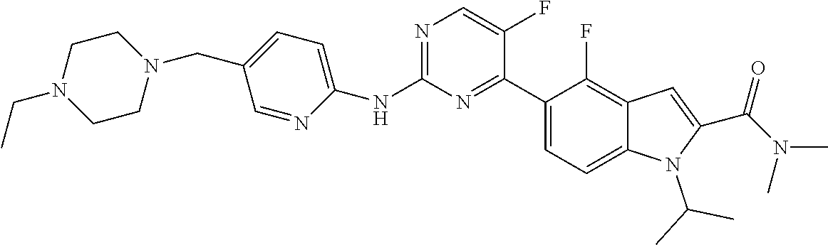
C1(NC2=CC=C(CN3CCN(CC)CC3)C=N2)=NC=C(F)C(C2=CC=C3C(=C2F)C=C(C(=O)N(C)C)N3C(C)C)=N1
